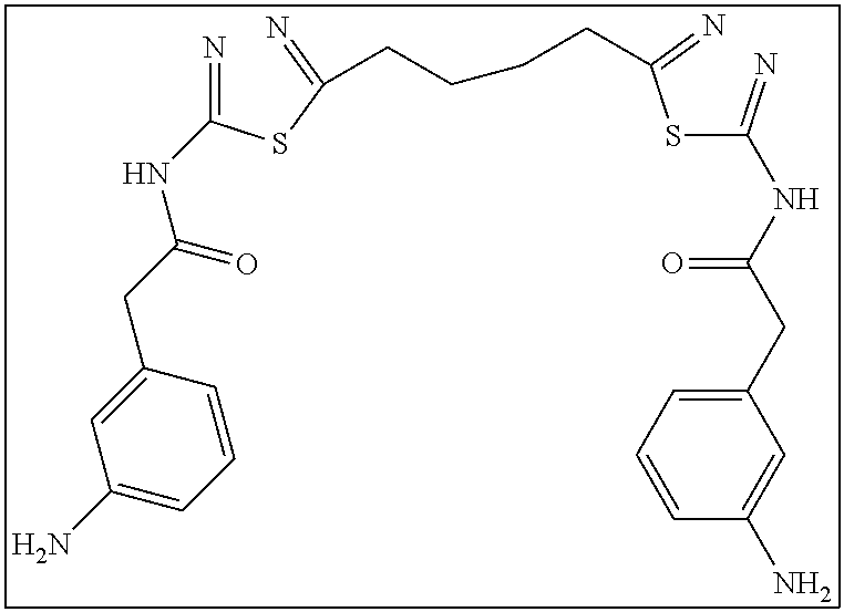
N=C(SC(=N)CCCCC(SC(=N)NC(CC1=CC=CC(N)=C1)=O)=N)NC(CC1=CC(N)=CC=C1)=O
